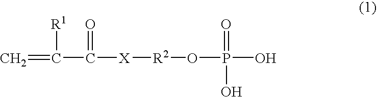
C=C(C([X][R2]OP(O)(=O)O)=O)[R1]
